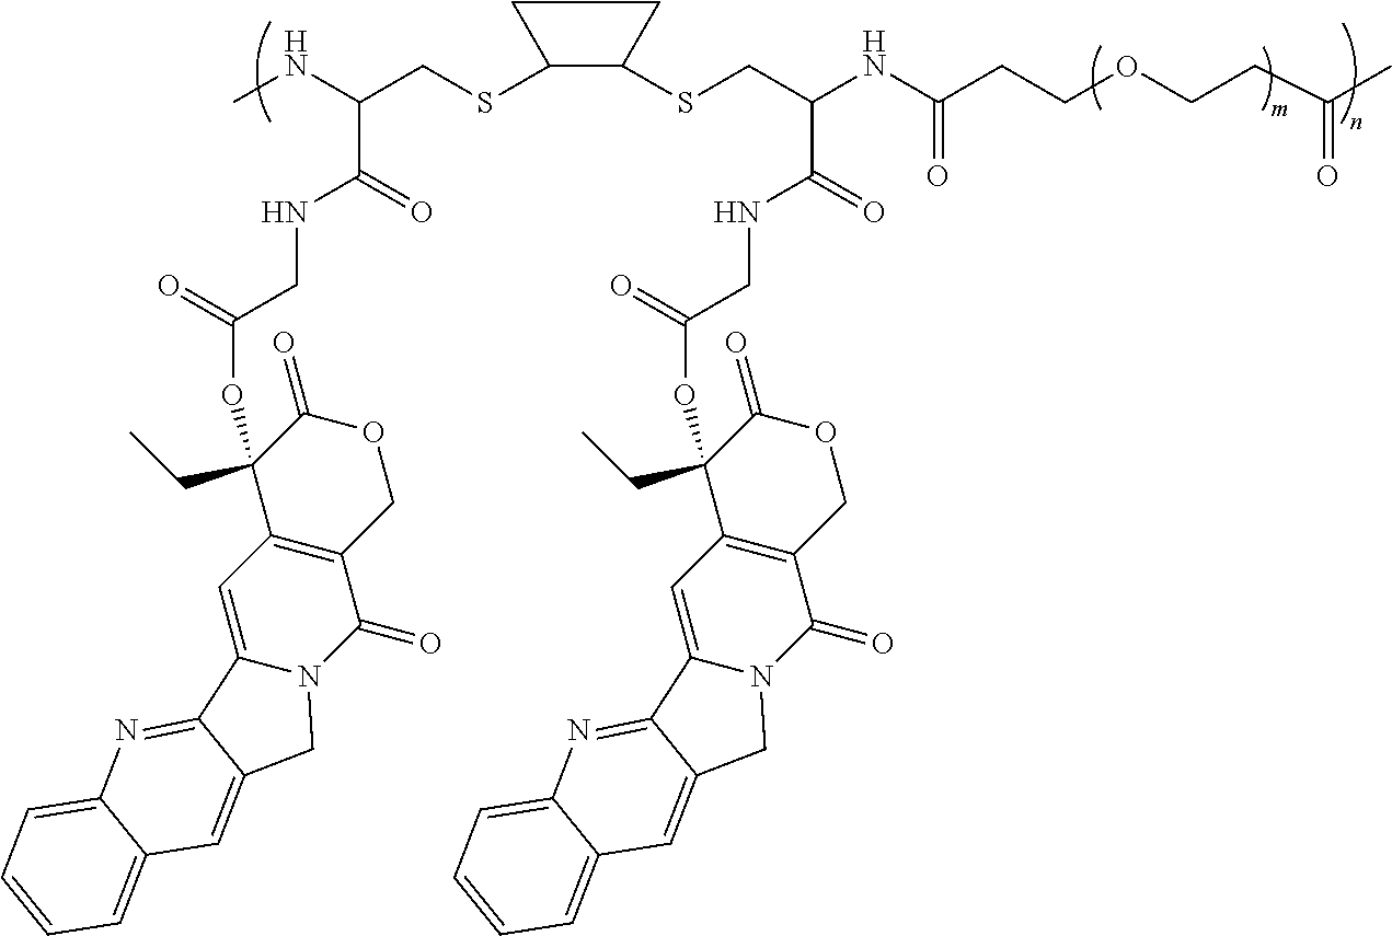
S(C1C(SCC(C(=O)NCC(=O)OC2(CC)C3=C(COC2=O)C(=O)N2C(=C3)C3=NC4=CC=CC=C4C=C3C2)NC(=O)CCOCCC(C)=O)CC1)CC(NC)C(=O)NCC(=O)OC1(CC)C2=C(COC1=O)C(=O)N1C(=C2)C2=NC3=CC=CC=C3C=C2C1
